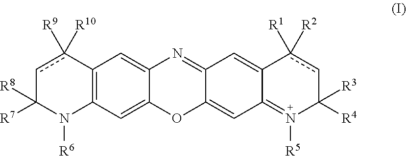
c1c([R9])([R10])C2=C(N([R6])C1([R8])[R7])C=C1C(=C2)N=C2C(=CC3=N([R5])C([R3])([R4])cc([R1])([R2])C3=C2)O1
